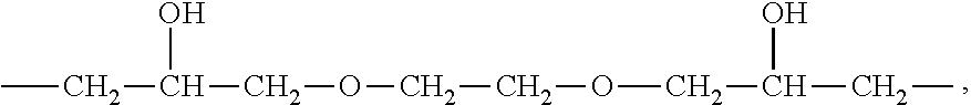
CCC(COCCOCC(CC)O)O
